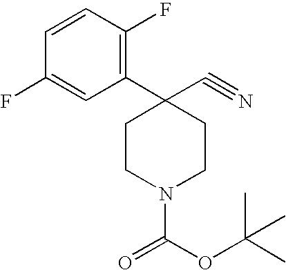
C1CC(C2=C(F)C=CC(F)=C2)(C#N)CCN1C(=O)OC(C)(C)C
